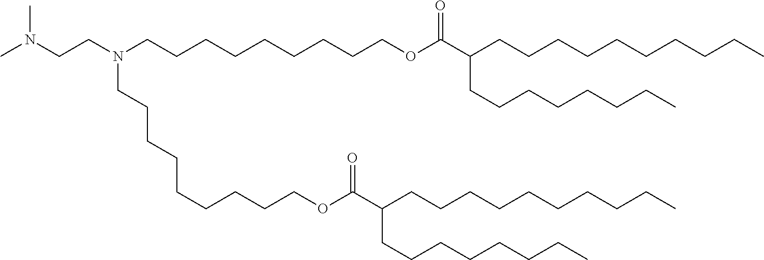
CN(CCN(CCCCCCCCCOC(C(CCCCCCCCCC)CCCCCCCC)=O)CCCCCCCCCOC(C(CCCCCCCCCC)CCCCCCCC)=O)C
